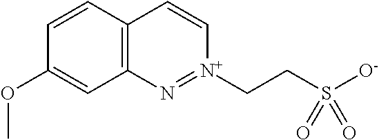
C12=C(C=CC(OC)=C1)C=C[N+](CCS([O-])(=O)=O)=N2
